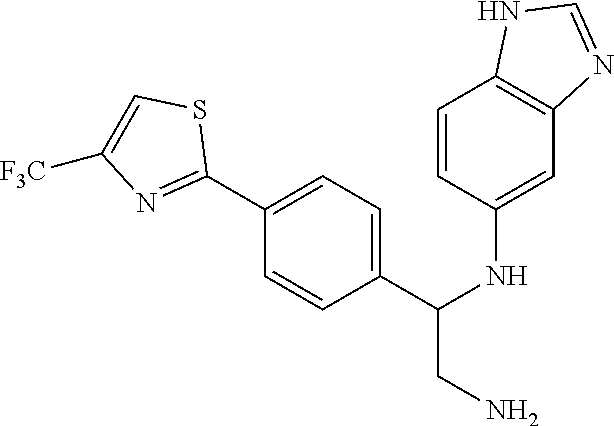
C1=CC(NC(CN)C2=CC=C(C3=NC([F3C])=CS3)C=C2)=CC2=C1NC=N2
